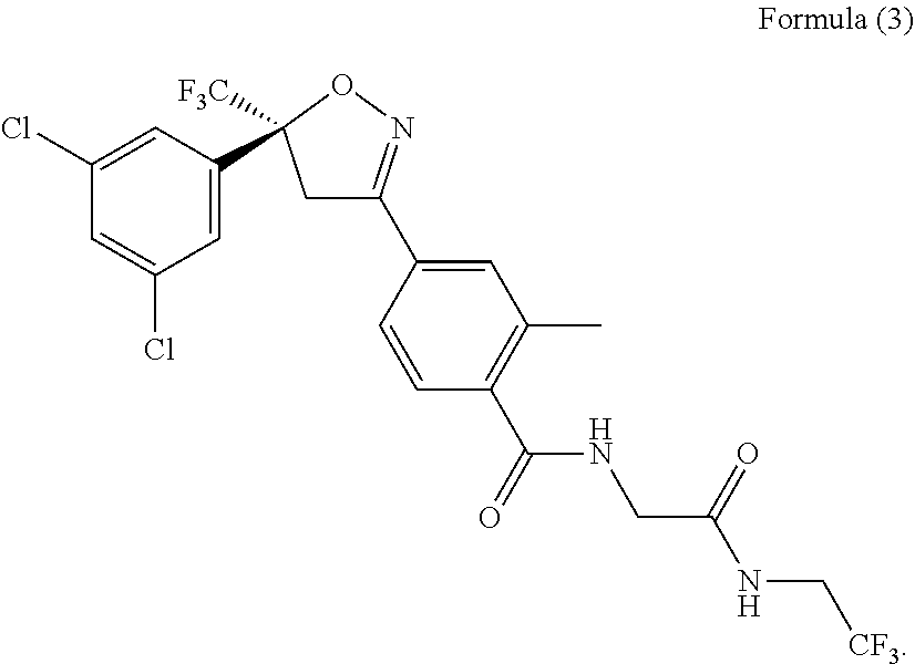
N(CC(NC[CF3])=O)C(C1=C(C)C=C(C2=NOC([F3C])(C3=CC(Cl)=CC(Cl)=C3)C2)C=C1)=O
